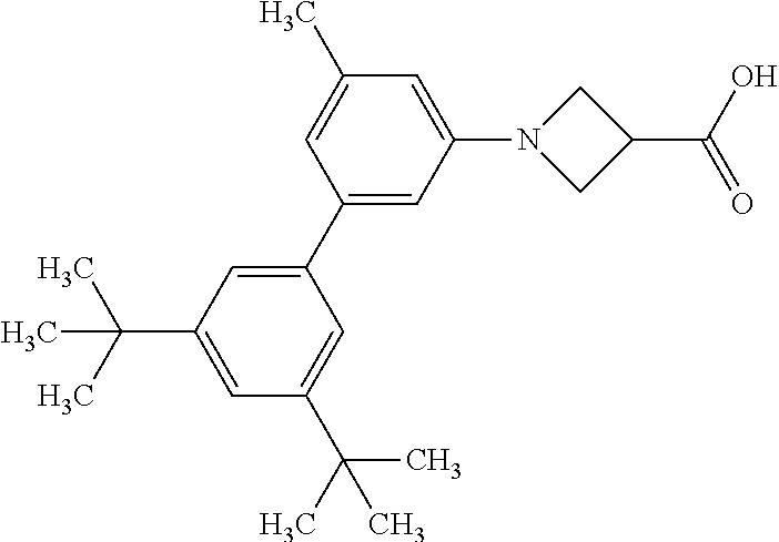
C1=C(C(C)(C)C)C=C(C2=CC(N3CC(C(O)=O)C3)=CC(C)=C2)C=C1C(C)(C)C
